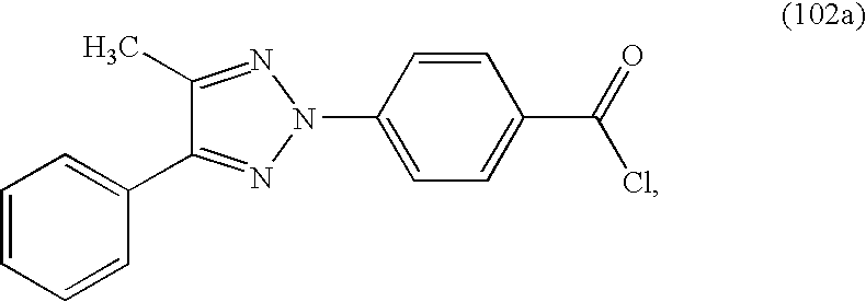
N1(C2=CC=C(C(=O)Cl)C=C2)N=C(C)C(C2=CC=CC=C2)=N1
